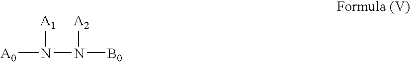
[A0]N(N([B0])[A2])[A1]
